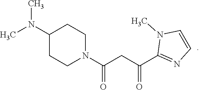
C1(N(C)C)CCN(C(CC(C2=NC=CN2C)=O)=O)CC1
